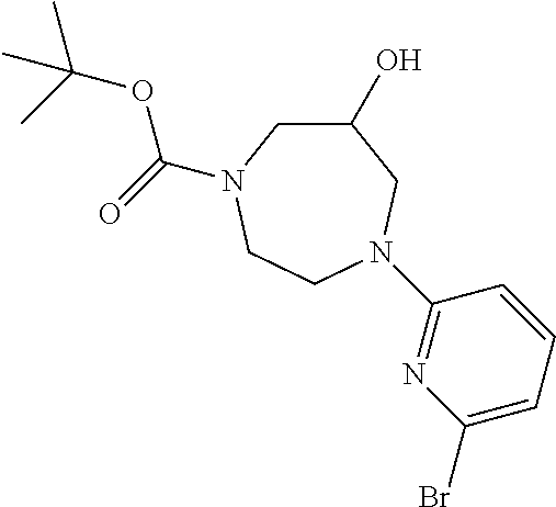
C1(O)CN(C(=O)OC(C)(C)C)CCN(C2=NC(Br)=CC=C2)C1
